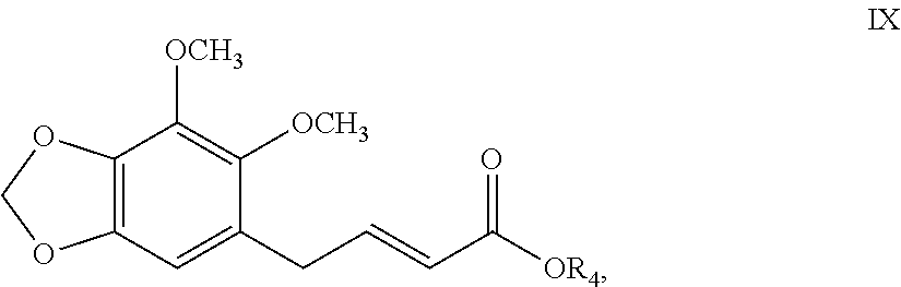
C12=C(C=C(CC=CC([OR4])=O)C([OCH3])=C1[OCH3])OCO2
